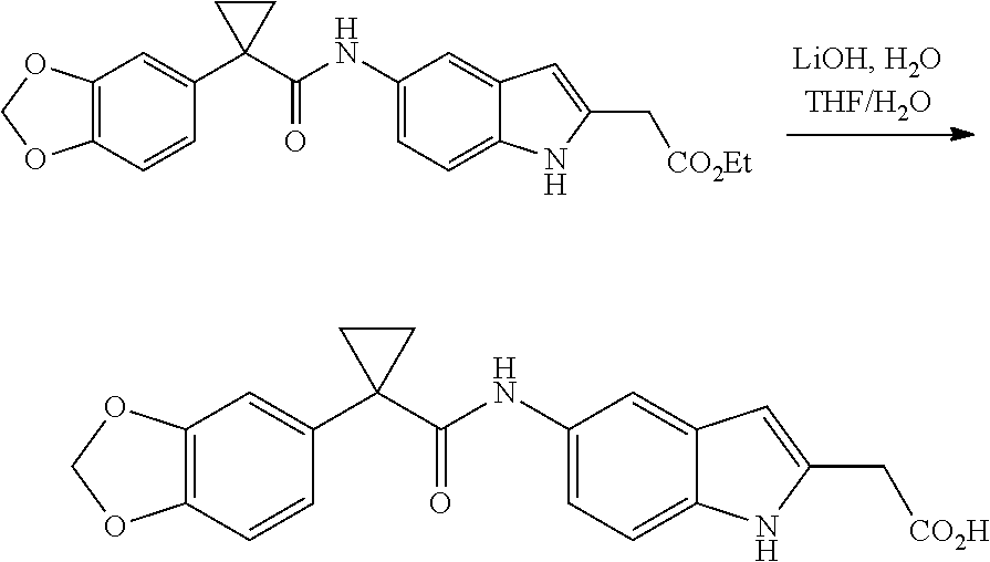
C12=C(C=CC(C3(C(NC4=CC=C5C(=C4)C=C(C[CO2Et])N5)=O)CC3)=C1)OCO2.C12=C(C=CC(C3(C(NC4=CC=C5C(=C4)C=C(C[CO2H])N5)=O)CC3)=C1)OCO2
